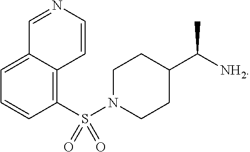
C1=C2C(=C(S(N3CCC(C([NH2])C)CC3)(=O)=O)C=C1)C=CN=C2
